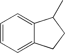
C1=CC=C2C(=C1)C(C)CC2
